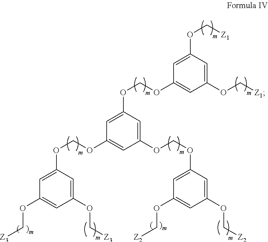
C1=C(OCOC2=CC(OC[Z1])=CC(OC[Z1])=C2)C=C(OCOC2=CC(OC[Z2])=CC(OC[Z2])=C2)C=C1OCOC1=CC(OC[Z3])=CC(OC[Z3])=C1
